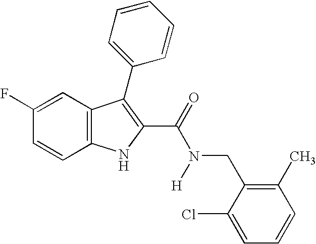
C1(F)=CC2=C(C=C1)NC(C(=O)N([H])CC1=C(C)C=CC=C1Cl)=C2C1=CC=CC=C1
